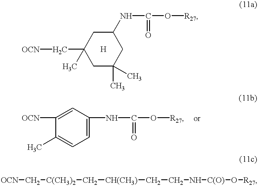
[OCN]CC1(C)CC(C)(C)CC(NC(O[R27])=O)C1.C1(C)=CC=C(NC(O[R27])=O)C=C1[OCN].[OCN]C[C(CH3)2]C[CH(CH3)]CCN[C(O)]O[R27]
